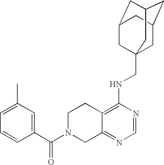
C12=C(NCC34CC5CC(CC(C3)C5)C4)N=CN=C1CN(C(C1=CC(C)=CC=C1)=O)CC2
